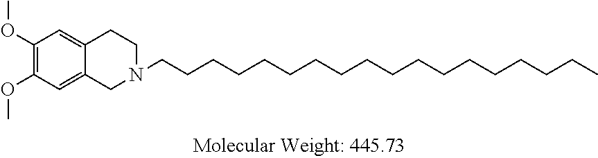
C1(OC)=C(OC)C=C2C(=C1)CCN(CCCCCCCCCCCCCCCCCC)C2
